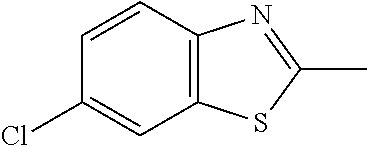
C12=C(C=C(Cl)C=C1)SC(C)=N2
